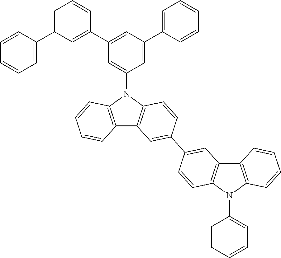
C12=C(N(C3=CC(C4=CC(C5=CC=CC=C5)=CC=C4)=CC(C4=CC=CC=C4)=C3)C3=C1C=C(C1=CC4=C(C=C1)N(C1=CC=CC=C1)C1=C4C=CC=C1)C=C3)C=CC=C2
